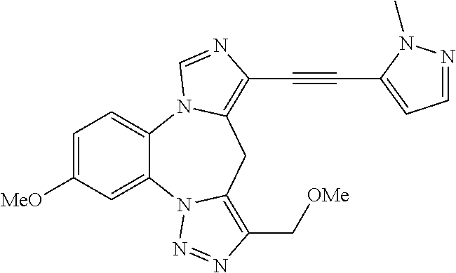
C1=C([MeO])C=C2C(=C1)N1C(=C(C#CC3=CC=NN3C)N=C1)CC1=C(C[OMe])N=NN21
